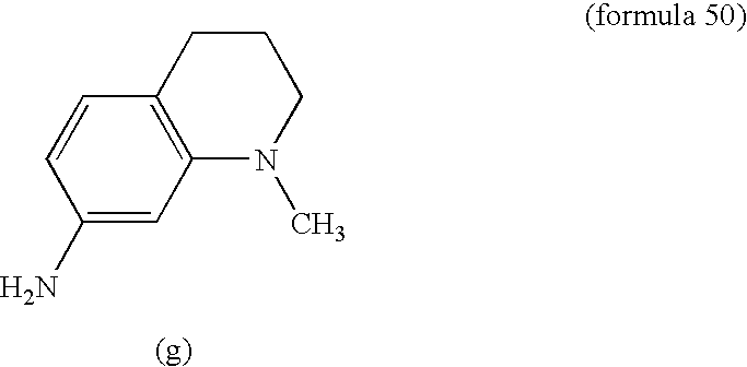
C12=C(C=C(N)C=C1)N(C)CCC2
